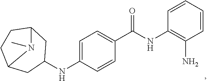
C1(NC2=CC=C(C(NC3=C(N)C=CC=C3)=O)C=C2)CC2CCC(C1)N2C
